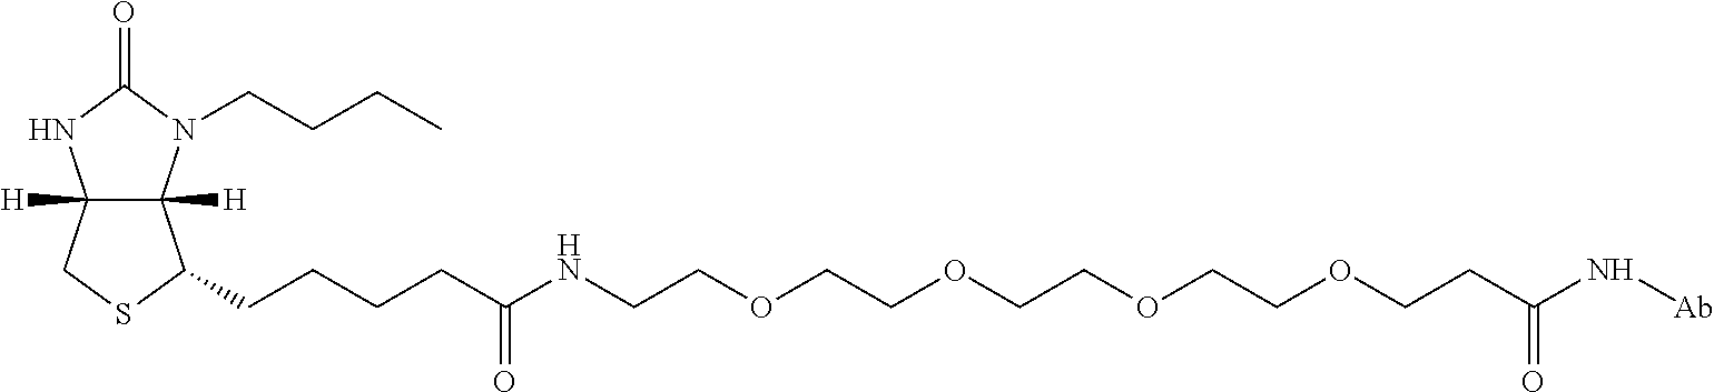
C12([H])C([H])(N(CCCC)C(=O)N1)C(CCCCC(NCCOCCOCCOCCOCCC(N[Ab])=O)=O)SC2
